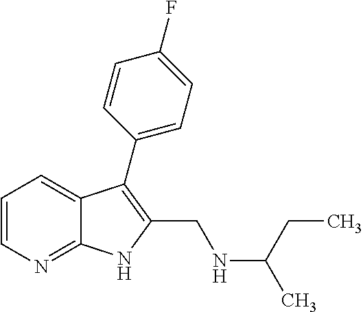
C1=CN=C2C(=C1)C(C1=CC=C(F)C=C1)=C(CNC(C)CC)N2
